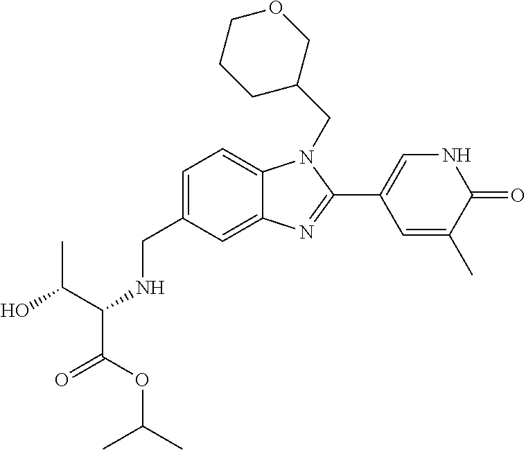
C1=C(CNC(C(O)C)C(OC(C)C)=O)C=C2C(=C1)N(CC1COCCC1)C(C1=CNC(=O)C(C)=C1)=N2
